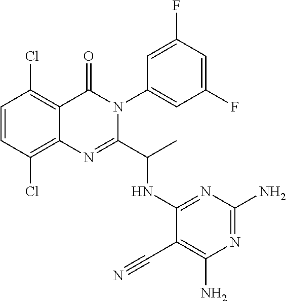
C1=CC(Cl)=C2C(=C1Cl)C(=O)N(C1=CC(F)=CC(F)=C1)C(C(C)NC1=NC(N)=NC(N)=C1C#N)=N2
